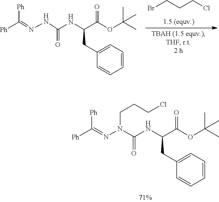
[Ph]C(=NN(C(NC(C(OC(C)(C)C)=O)CC1=CC=CC=C1)=O)CCCCl)[Ph].BrCCCCl.[Ph]C(=NNC(NC(C(OC(C)(C)C)=O)CC1=CC=CC=C1)=O)[Ph]
